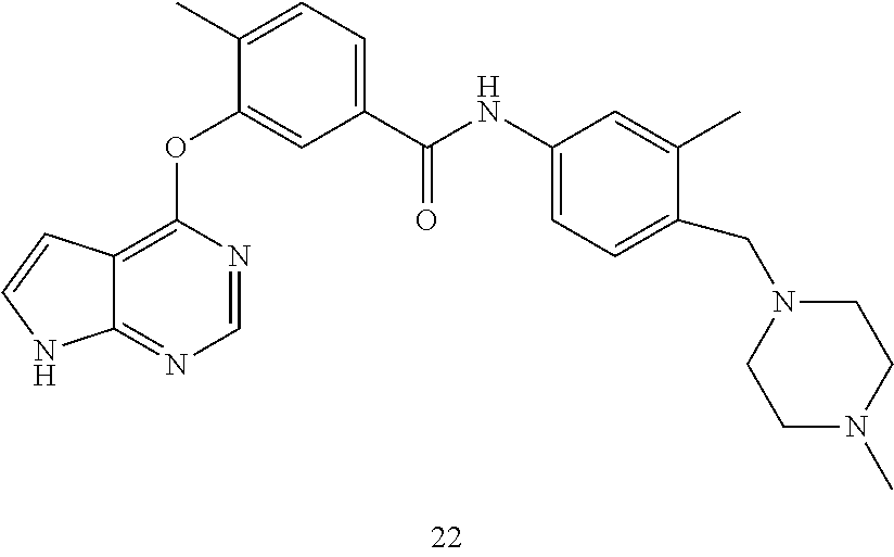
C12=C(OC3=CC(C(NC4=CC=C(CN5CCN(C)CC5)C(C)=C4)=O)=CC=C3C)N=CN=C1NC=C2
